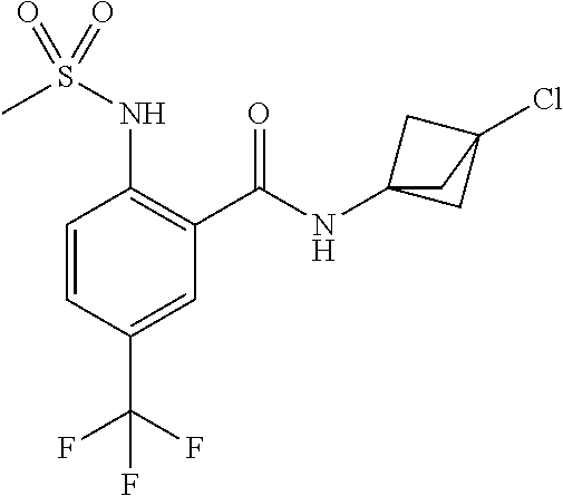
C1=CC(C(F)(F)F)=CC(C(=O)NC23CC(Cl)(C2)C3)=C1NS(C)(=O)=O
